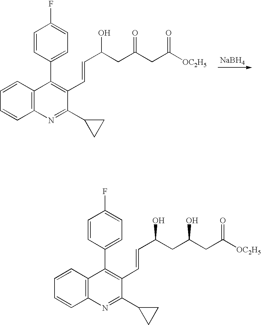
C1=CC2=C(C=C1)N=C(C1CC1)C(C=CC(O)CC(CC([OC2H5])=O)=O)=C2C1=CC=C(F)C=C1.[NaBH4].C1=CC2=C(C=C1)N=C(C1CC1)C(C=CC(O)CC(CC([OC2H5])=O)O)=C2C1=CC=C(F)C=C1
